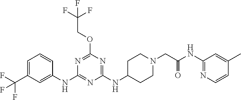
N1=C(OCC(F)(F)F)N=C(NC2CCN(CC(NC3=NC=CC(C)=C3)=O)CC2)N=C1NC1=CC(C(F)(F)F)=CC=C1
